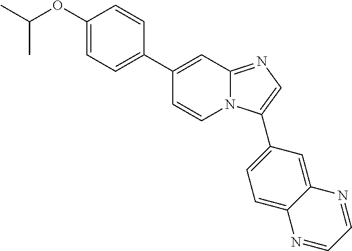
C1(OC(C)C)=CC=C(C2=CC3=NC=C(C4=CC=C5C(=C4)N=CC=N5)N3C=C2)C=C1
